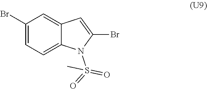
C1(Br)=CC=C2C(=C1)C=C(Br)N2S(=O)(=O)C
